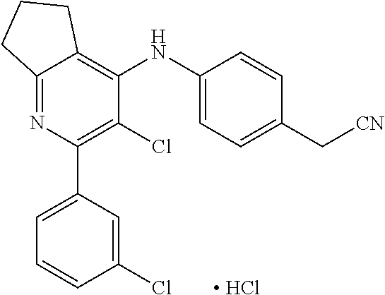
C1=C(C2=C(Cl)C(NC3=CC=C(C[CN])C=C3)=C3C(=N2)CCC3)C=C(Cl)C=C1.[ HCl]
